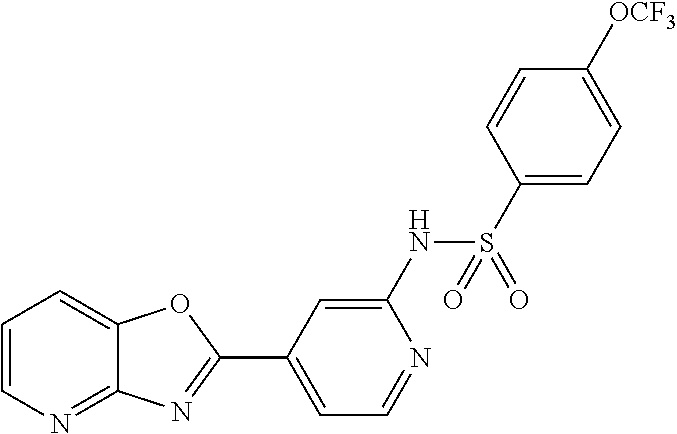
C1=C(NS(=O)(C2=CC=C([OCF3])C=C2)=O)N=CC=C1C1=NC2=NC=CC=C2O1
